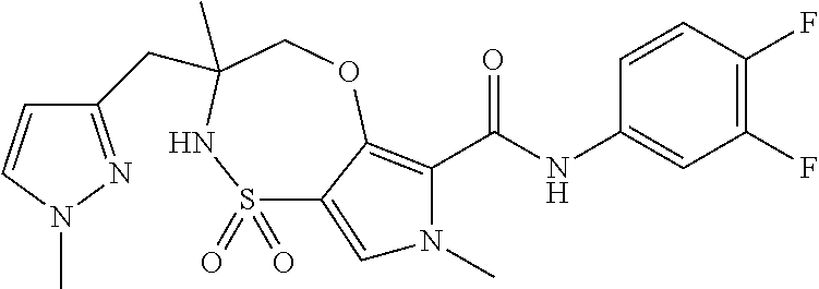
C1(F)=C(F)C=CC(NC(=O)C2=C3C(=CN2C)S(=O)(=O)NC(CC2=NN(C)C=C2)(C)CO3)=C1
